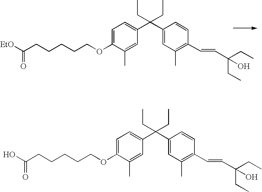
C1=C(OCCCCCC(O)=O)C(C)=CC(C(C2=CC(C)=C(C=CC(O)(CC)CC)C=C2)(CC)CC)=C1.C1=C(OCCCCCC([EtO])=O)C(C)=CC(C(C2=CC(C)=C(C=CC(O)(CC)CC)C=C2)(CC)CC)=C1
